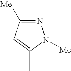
N1=C([Me])C=C(C)N1[Me]
